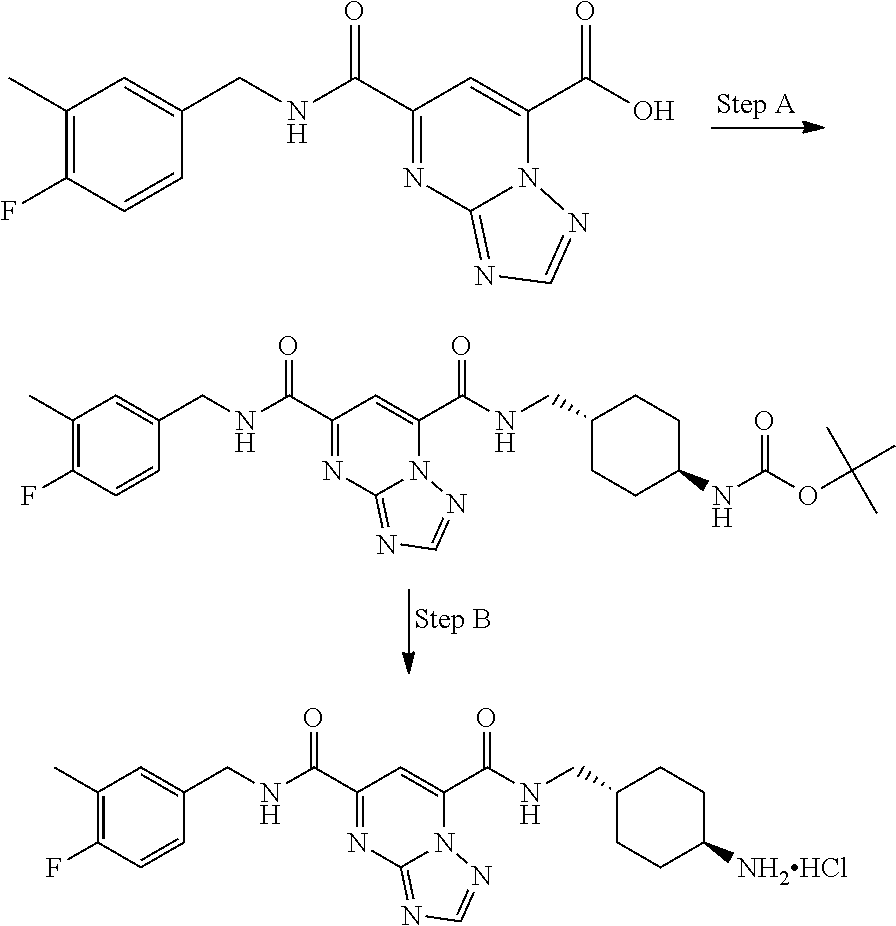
C1(C)=C(F)C=CC(CNC(C2=NC3=NC=NN3C(C(=O)O)=C2)=O)=C1.C1(C)=C(F)C=CC(CNC(C2=NC3=NC=NN3C(C(NCC3CCC(NC(OC(C)(C)C)=O)CC3)=O)=C2)=O)=C1.C1(C)=C(F)C=CC(CNC(C2=NC3=NC=NN3C(C(NCC3CCC([NH2HCl])CC3)=O)=C2)=O)=C1
